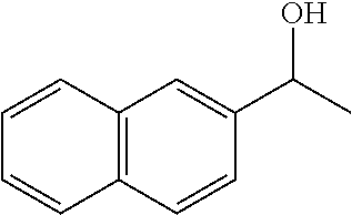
C12=C(C=CC(C(C)O)=C1)C=CC=C2
